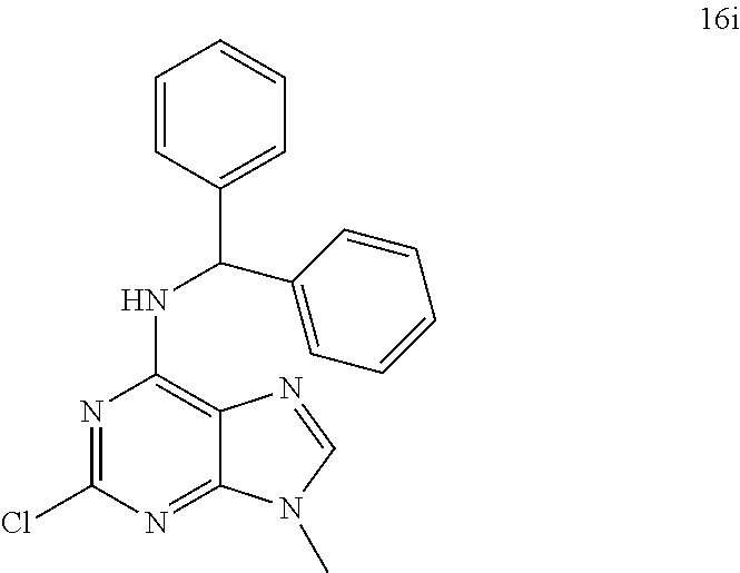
N1=C(Cl)N=C2C(=C1NC(C1=CC=CC=C1)C1=CC=CC=C1)N=CN2C
